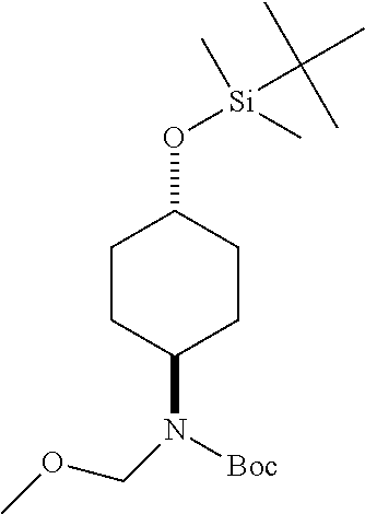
C1CC(N([Boc])COC)CCC1O[Si](C)(C)C(C)(C)C
